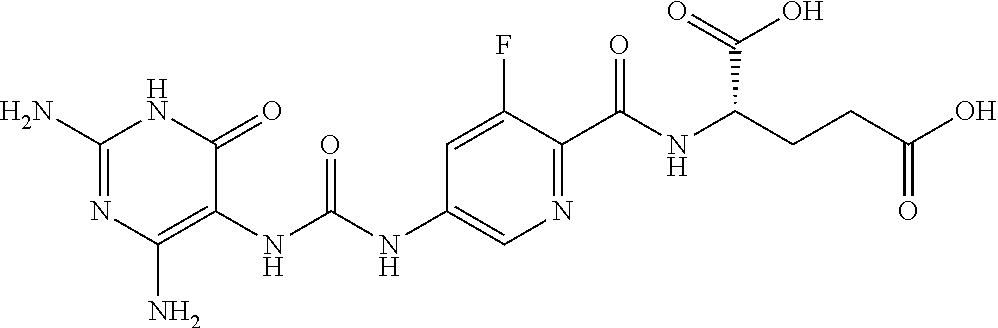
N1C(N)=NC(N)=C(NC(NC2=CN=C(C(=O)NC(C(=O)O)CCC(=O)O)C(F)=C2)=O)C1=O
